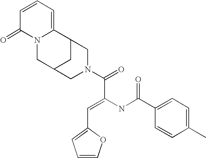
C12=CC=CC(=O)N1CC1CC2CN(C(=O)C(=CC2=CC=CO2)NC(C2=CC=C(C)C=C2)=O)C1
